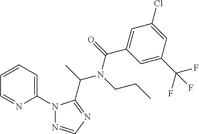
C1(N2N=CN=C2C(N(C(=O)C2=CC(Cl)=CC(C(F)(F)F)=C2)CCC)C)=CC=CC=N1
